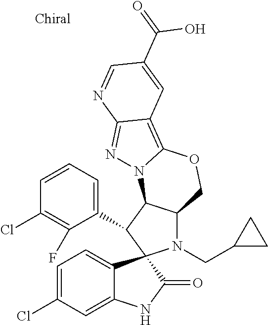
C1=CC=C(C2C3C(N(CC4CC4)C24C2=CC=C(Cl)C=C2NC4=O)COC2=C4C(=NN32)N=CC(C(O)=O)=C4)C(F)=C1Cl
